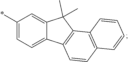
C1(*)=CC=C2C(=C1)C(C)(C)C1=C2C=CC2=C1C=CC=C2
